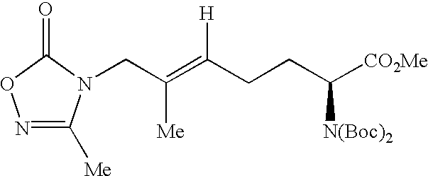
C(CC([N(Boc)2])[CO2Me])C(=C(CN1C([Me])=NOC1=O)[Me])[H]
